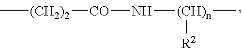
C[(CH2)2][CO]N[(CH)n](C)[R2]
